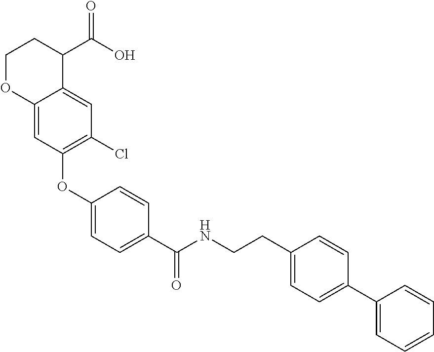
C1(OC2=C(Cl)C=C3C(=C2)OCCC3C(O)=O)=CC=C(C(NCCC2=CC=C(C3=CC=CC=C3)C=C2)=O)C=C1
